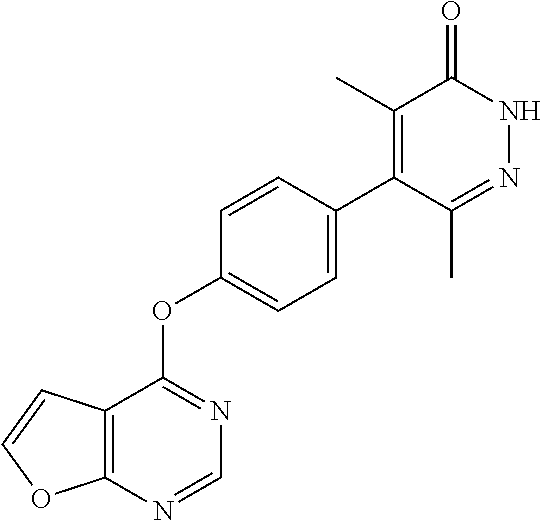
C12=C(C=CO1)C(OC1=CC=C(C3=C(C)C(=O)NN=C3C)C=C1)=NC=N2
